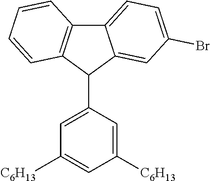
C1([C6H13])=CC(C2C3=CC(Br)=CC=C3C3=C2C=CC=C3)=CC([C6H13])=C1
